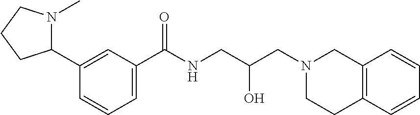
C1(C(NCC(CN2CC3=C(CC2)C=CC=C3)O)=O)=CC=CC(C2N(C)CCC2)=C1
